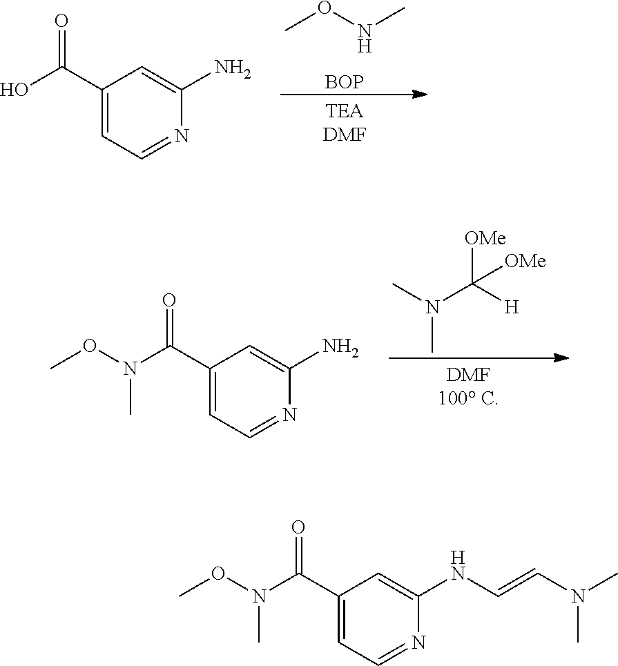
O(C)NC.[BOP].C1(C(O)=O)=CC=NC(N)=C1.C1(C(N(OC)C)=O)=CC=NC(N)=C1.CN(C([H])([OMe])[OMe])C.C1(C(N(OC)C)=O)=CC=NC(NC=CN(C)C)=C1
